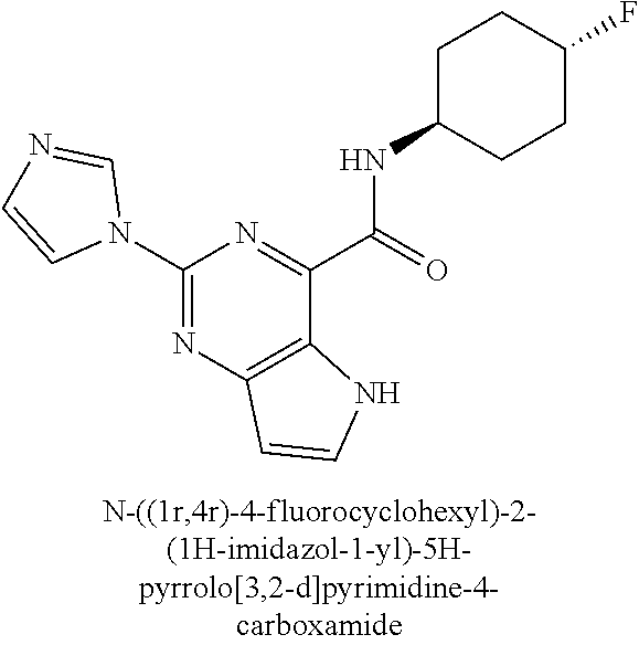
C1(N2C=NC=C2)=NC2=C(C(C(NC3CCC(F)CC3)=O)=N1)NC=C2
